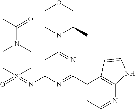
O1CCN(C2=NC(C3=CC=NC4=C3C=CN4)=NC(N=S3(=O)CCN(C(CC)=O)CC3)=C2)C(C)C1
